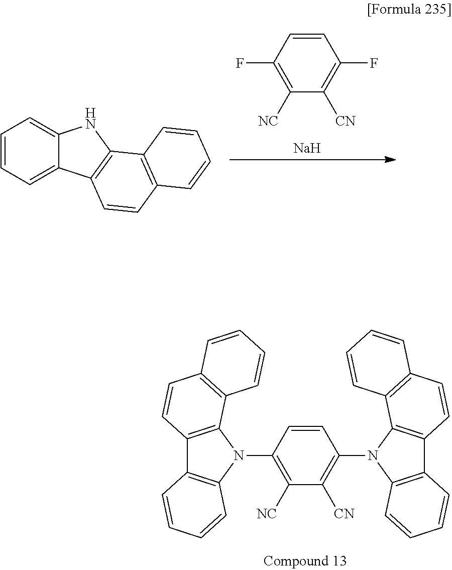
C1=CC(N2C3=C(C4=C2C=CC=C4)C=CC2=C3C=CC=C2)=C([NC])C([CN])=C1N1C2=C(C3=C1C1=C(C=C3)C=CC=C1)C=CC=C2.C1=CC=C2C(=C1)NC1=C2C=CC2=C1C=CC=C2.C1=CC(F)=C([CN])C([NC])=C1F.[Na]
